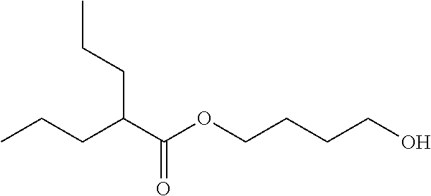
C(C(OCCCCO)=O)(CCC)CCC
